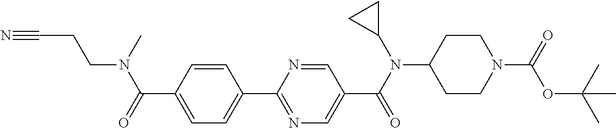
C1(C(=O)N(CCC#N)C)=CC=C(C2=NC=C(C(N(C3CC3)C3CCN(C(=O)OC(C)(C)C)CC3)=O)C=N2)C=C1
